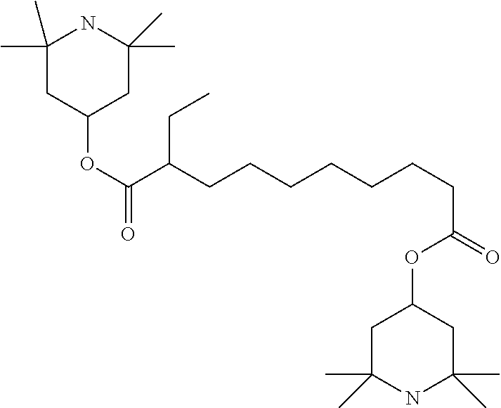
C1(C)(C)CC(OC(=O)C(CCCCCCCC(=O)OC2CC(C)(C)NC(C)(C)C2)CC)CC(C)(C)N1
